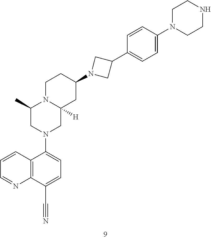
C12([H])CN(C3=CC=C(C#N)C4=C3C=CC=N4)CC(C)N1CCC(N1CC(C3=CC=C(N4CCNCC4)C=C3)C1)C2
